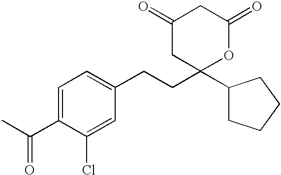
C1(=O)CC(C2CCCC2)(CCC2=CC=C(C(C)=O)C(Cl)=C2)OC(=O)C1
